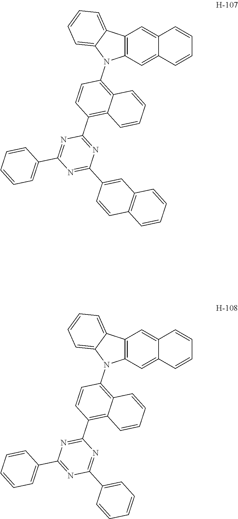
C12=C(C=C3C(=C1)C=CC=C3)N(C1=C3C(=C(C4=NC(C5=CC6=C(C=C5)C=CC=C6)=NC(C5=CC=CC=C5)=N4)C=C1)C=CC=C3)C1=CC=CC=C21.C12=C(C=C3C(=C1)C=CC=C3)N(C1=C3C(=C(C4=NC(C5=CC=CC=C5)=NC(C5=CC=CC=C5)=N4)C=C1)C=CC=C3)C1=CC=CC=C21
